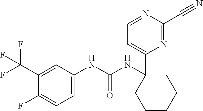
C1=C(C(F)(F)F)C(F)=CC=C1NC(NC1(C2=CC=NC(C#N)=N2)CCCCC1)=O
